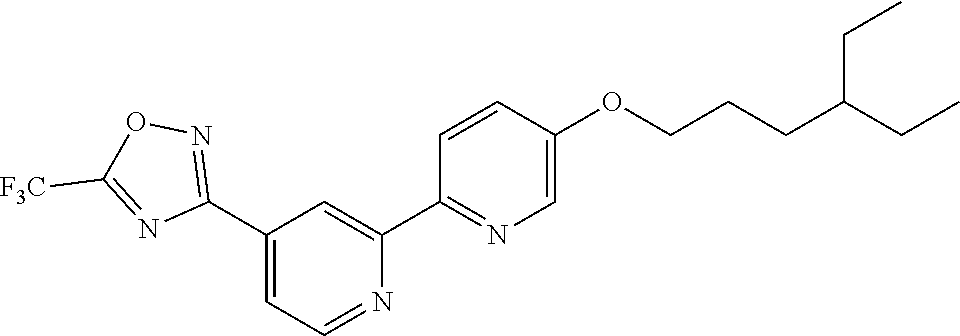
N1=CC=C(C2=NOC([F3C])=N2)C=C1C1=NC=C(OCCCC(CC)CC)C=C1
